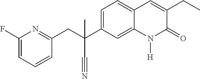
C(C1=NC(F)=CC=C1)C(C1=CC=C2C(=C1)N([H])C(=O)C(CC)=C2)(C)C#N
